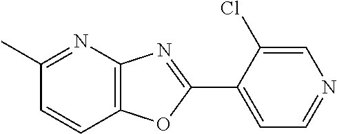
C12=C(N=C(C)C=C1)N=C(C1=CC=NC=C1Cl)O2
